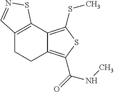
C12=C(C3=C(SC)SC(C(=O)NC)=C3CC1)SN=C2
